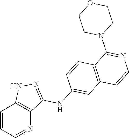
C1=CC=NC2=C1NN=C2NC1=CC2=C(C=C1)C(N1CCOCC1)=NC=C2
